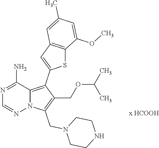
N1=C(N)C2=C(C3=CC4=C(S3)C(OC)=CC(C)=C4)C(COC(C)C)=C(CN3CCNCC3)N2N=C1
